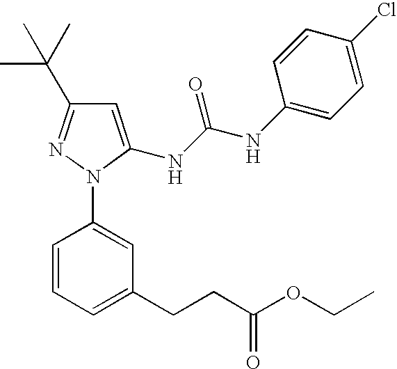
C1=CC=C(CCC(OCC)=O)C=C1N1C(NC(NC2=CC=C(Cl)C=C2)=O)=CC(C(C)(C)C)=N1
